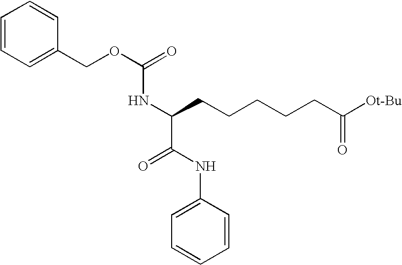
C1=CC=C(COC(=O)NC(C(NC2=CC=CC=C2)=O)CCCCCC([Ot-Bu])=O)C=C1
